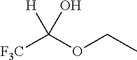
[F3C]C(OCC)([H])O
